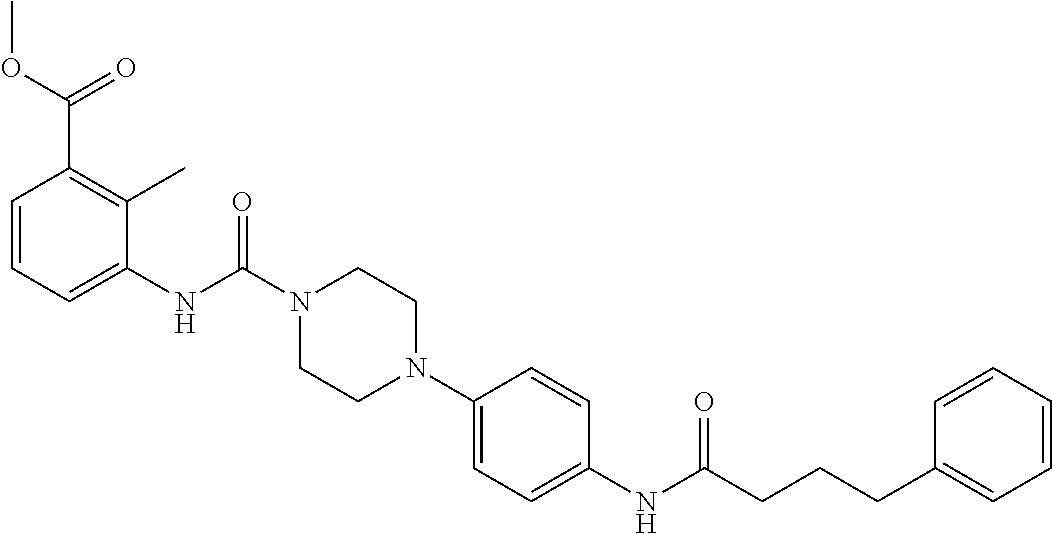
C1(NC(N2CCN(C3=CC=C(NC(CCCC4=CC=CC=C4)=O)C=C3)CC2)=O)=CC=CC(C(OC)=O)=C1C
